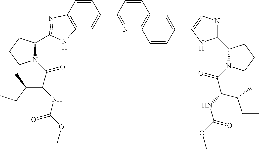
C12=C(C=CC(C3=NC4=C(C=C3)C=C(C3=CN=C(C5N(C(C(NC(OC)=O)C(CC)C)=O)CCC5)N3)C=C4)=C1)N=C(C1CCCN1C(C(NC(OC)=O)C(CC)C)=O)N2
